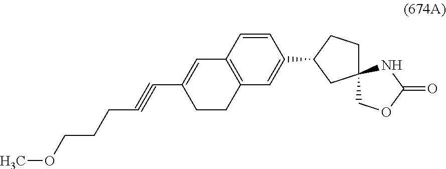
C1=CC2=C(C=C1C1CCC3(C1)COC(=O)N3)CCC(C#CCCCOC)=C2
